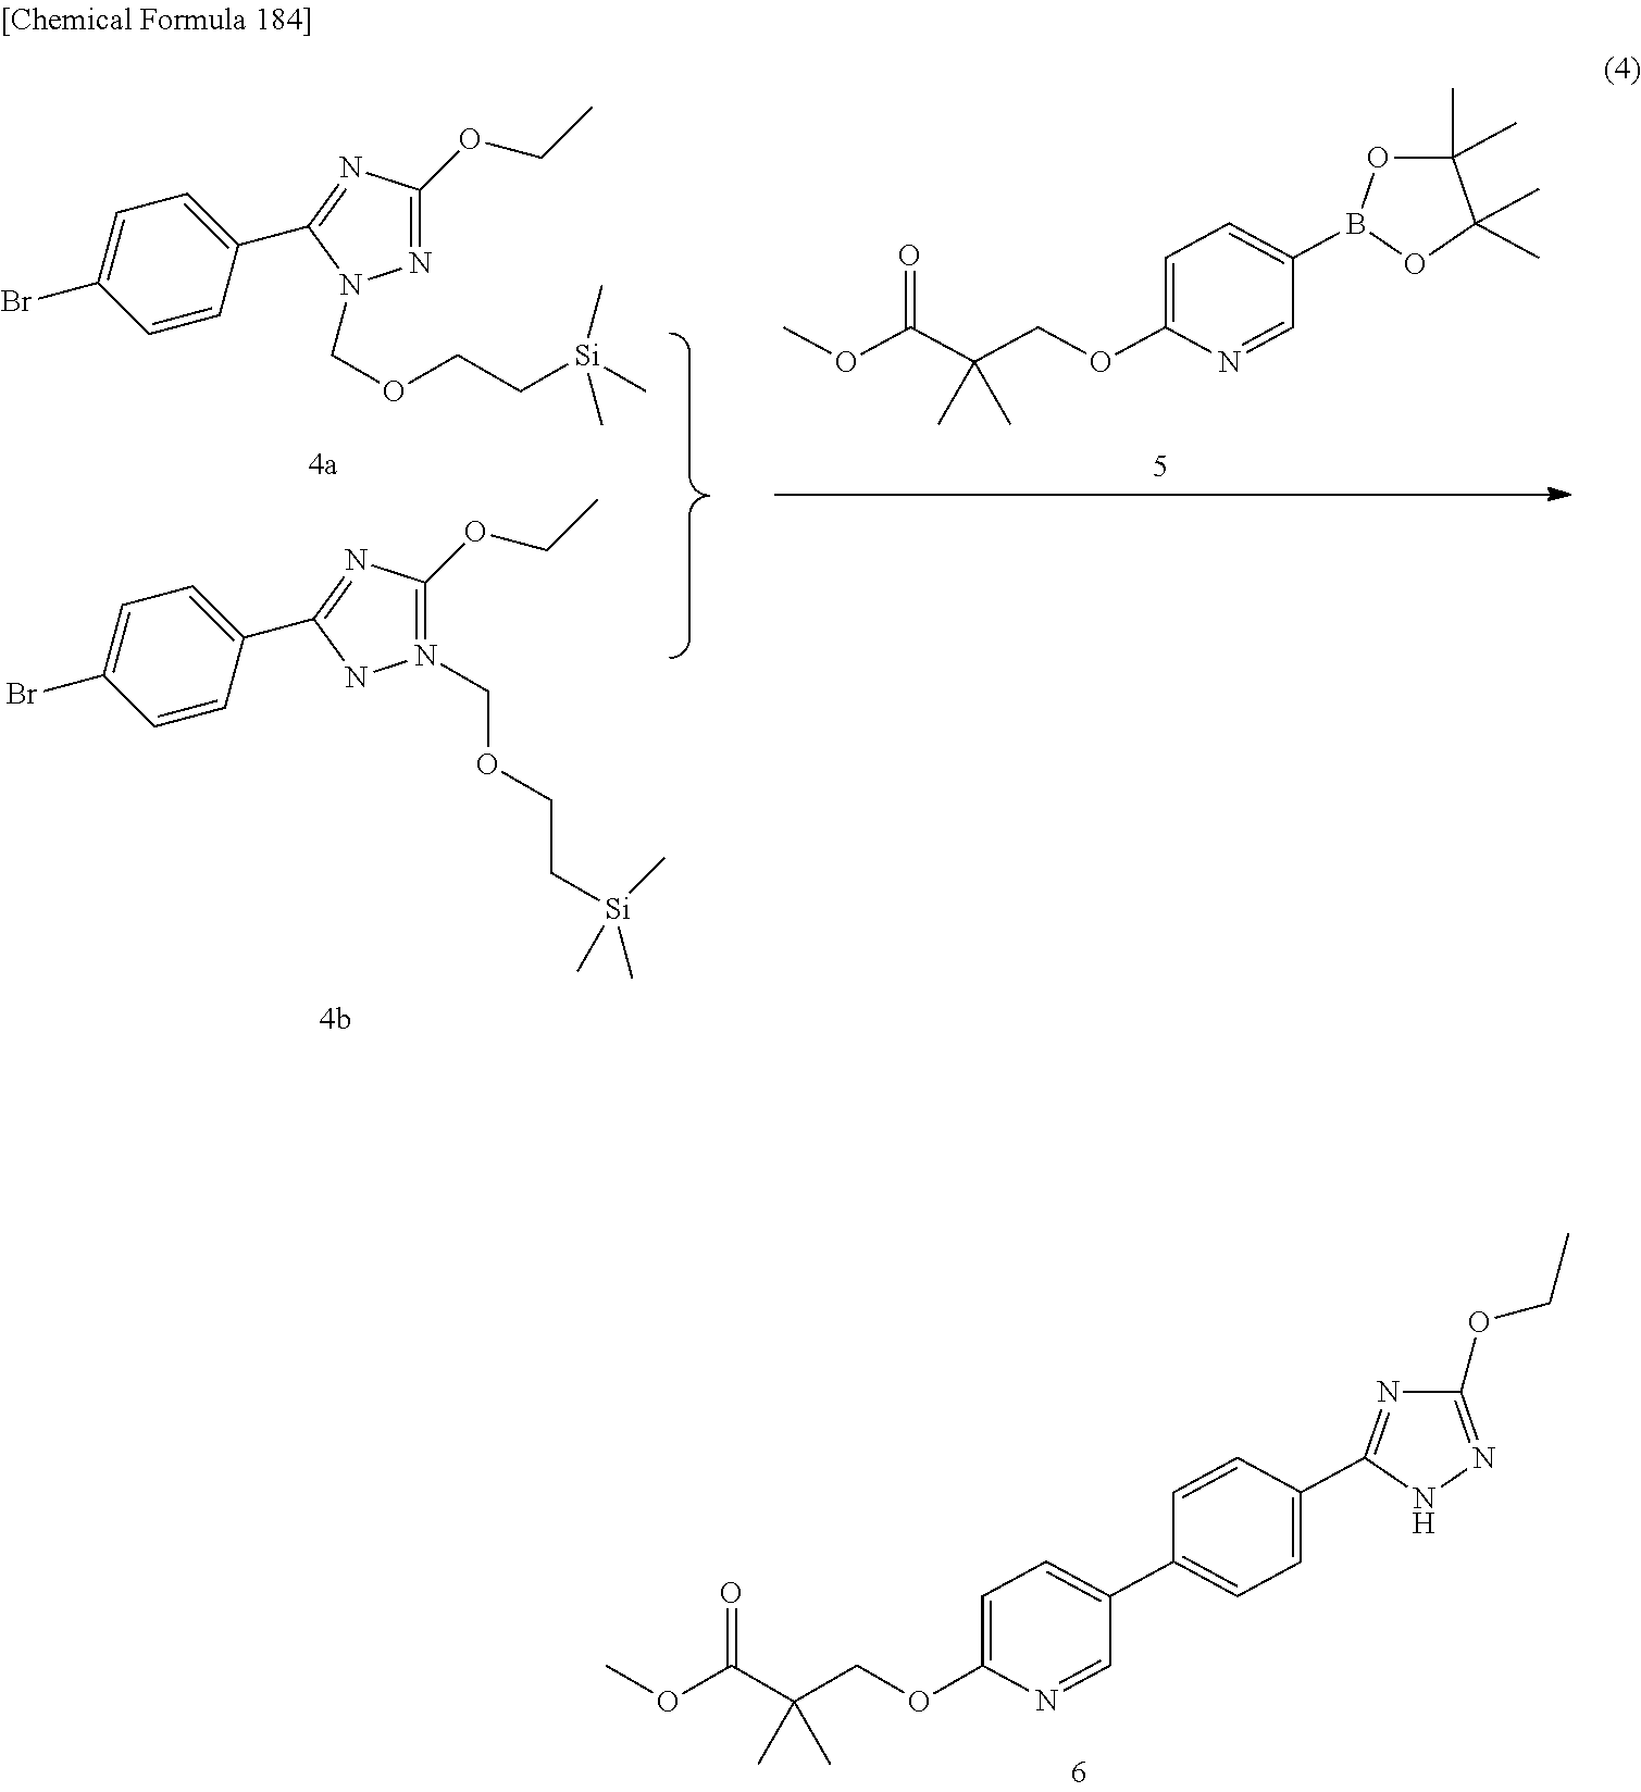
C1=C(OCC(C(OC)=O)(C)C)N=CC(C2=CC=C(C3=NC(OCC)=NN3)C=C2)=C1.C1=C(C2=NC(OCC)=NN2COCC[Si](C)(C)C)C=CC(Br)=C1.C1=C(C2=NC(OCC)=N(COCC[Si](C)(C)C)N2)C=CC(Br)=C1.C1=C(OCC(C(OC)=O)(C)C)N=CC(B2OC(C)(C)C(C)(C)O2)=C1
